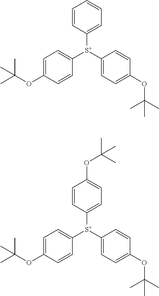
C1=CC([S+](C2=CC=C(OC(C)(C)C)C=C2)C2=CC=C(OC(C)(C)C)C=C2)=CC=C1.C1=CC([S+](C2=CC=C(OC(C)(C)C)C=C2)C2=CC=C(OC(C)(C)C)C=C2)=CC=C1OC(C)(C)C
